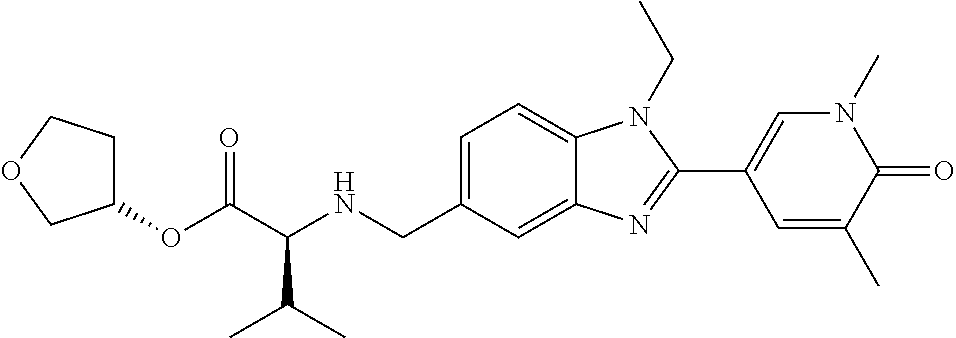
C1=C(CNC(C(OC2CCOC2)=O)C(C)C)C=C2C(=C1)N(CC)C(C1=CN(C)C(=O)C(C)=C1)=N2
